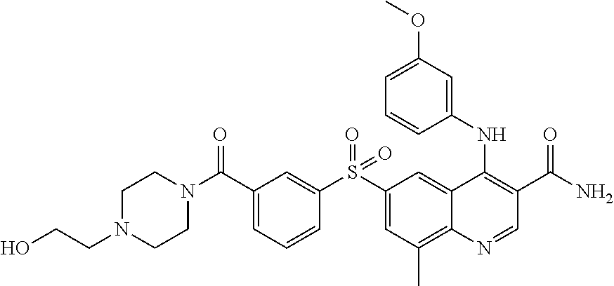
N1(C(C2=CC=CC(S(C3=CC(C)=C4C(=C3)C(NC3=CC(OC)=CC=C3)=C(C(N)=O)C=N4)(=O)=O)=C2)=O)CCN(CCO)CC1
